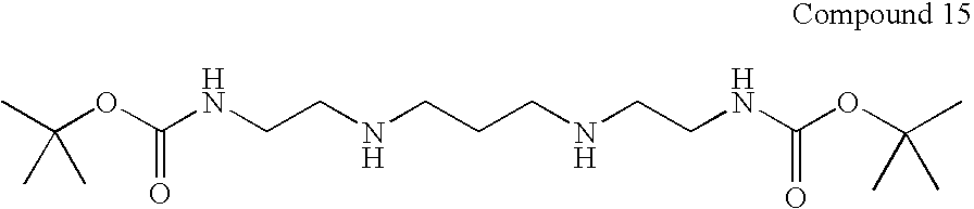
CC(OC(NCCNCCCNCCNC(OC(C)(C)C)=O)=O)(C)C
